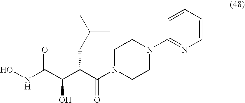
ONC(C(C(C(N1CCN(C2=NC=CC=C2)CC1)=O)CC(C)C)O)=O
